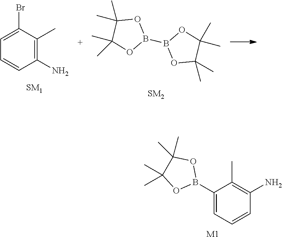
C1=C(Br)C(C)=C(N)C=C1.B1(B2OC(C)(C)C(C)(C)O2)OC(C)(C)C(C)(C)O1.C1(B2OC(C)(C)C(C)(C)O2)=CC=CC(N)=C1C.[M1]
